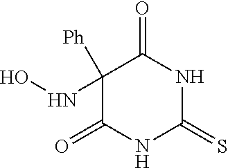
C1(=O)NC(=S)NC(=O)C1([Ph])NO
